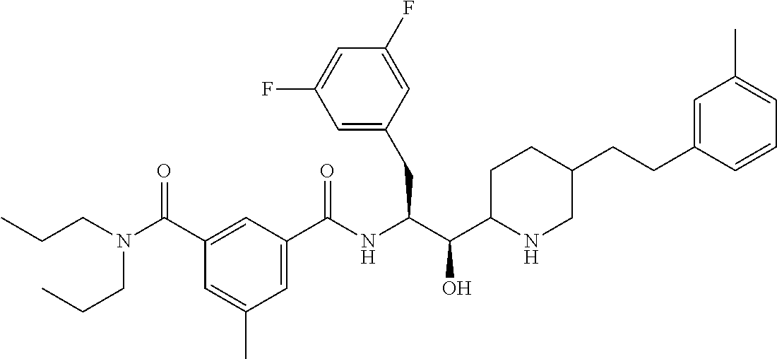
C1(CC(C(C2CCC(CCC3=CC(C)=CC=C3)CN2)O)NC(C2=CC(C)=CC(C(N(CCC)CCC)=O)=C2)=O)=CC(F)=CC(F)=C1
